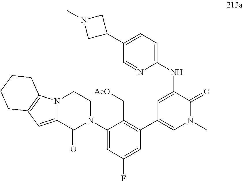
N12C(=CC3=C1CCCC3)C(=O)N(C1=CC(F)=CC(C3=CN(C)C(=O)C(NC4=CC=C(C5CN(C)C5)C=N4)=C3)=C1C[AcO])CC2
